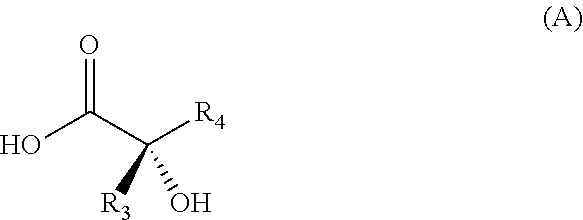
OC(C([R4])([R3])O)=O
